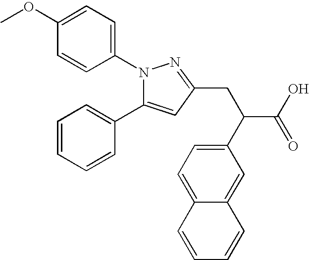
N1(C2=CC=C(OC)C=C2)C(C2=CC=CC=C2)=CC(CC(C2=CC=C3C(=C2)C=CC=C3)C(=O)O)=N1
